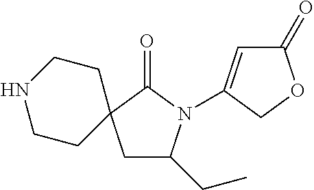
C1(=O)C=C(N2C(CC)CC3(C2=O)CCNCC3)CO1
